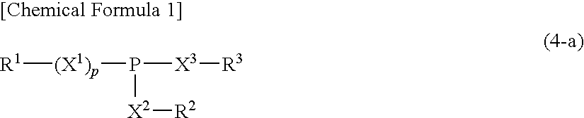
[R1][(X1)p]P([X3][R3])[X2][R2].[[Chemical Formula 1]]
